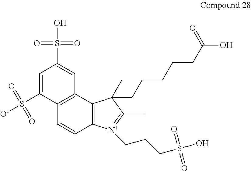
C12=C(C3=C(C=C1)C(S([O-])(=O)=O)=CC(S(O)(=O)=O)=C3)C(C)(CCCCCC(O)=O)C(C)=[N+]2CCCS(O)(=O)=O
